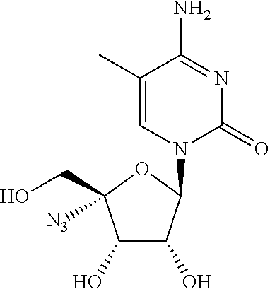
C1(C)=CN(C2C(O)C(O)C(CO)([N3])O2)C(=O)N=C1N
